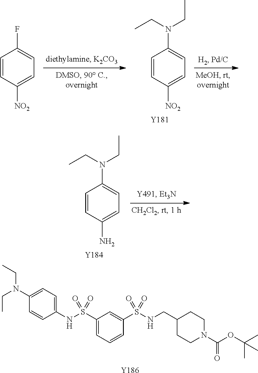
CCN(C1=CC=C(NS(C2=CC=CC(S(NCC3CCN(C(OC(C)(C)C)=O)CC3)(=O)=O)=C2)(=O)=O)C=C1)CC.[Y186].C(C)N(CC)C1=CC=C([NO2])C=C1.[Y181].C1=CC([NO2])=CC=C1F.C(C)N(CC)C1=CC=C(N)C=C1.[Y184]
